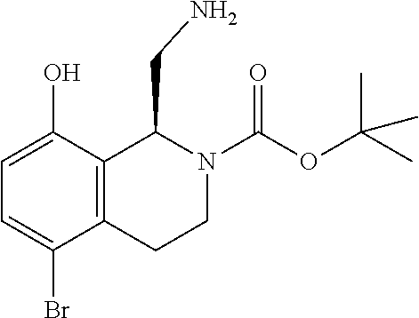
C1=C(O)C2=C(C(Br)=C1)CCN(C(OC(C)(C)C)=O)C2CN
